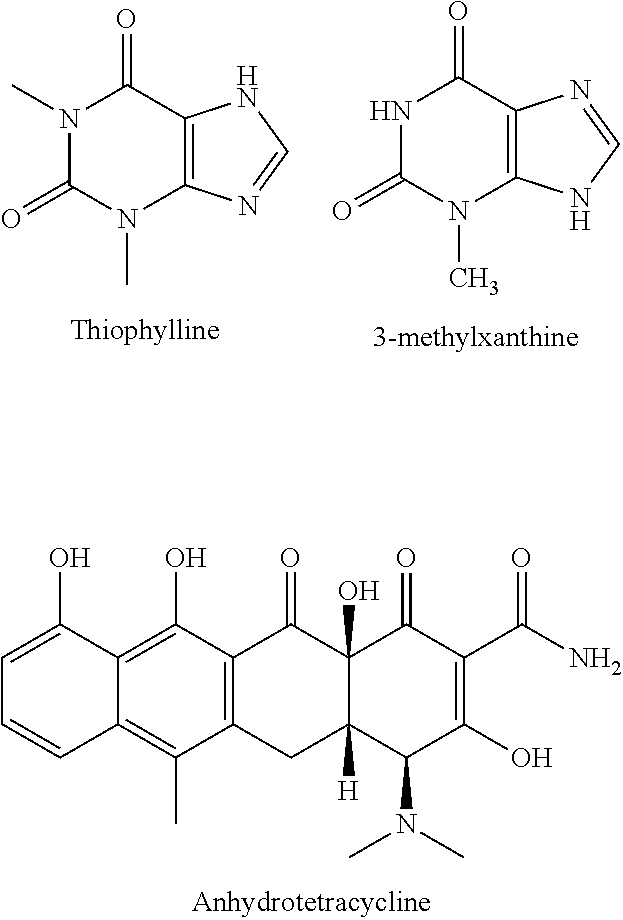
C12=C(C)C3=C(C(O)=C1C(O)=CC=C2)C(=O)C1(O)C([H])(C3)C(N(C)C)C(O)=C(C(=O)N)C1=O.N1C(=O)N(C)C2=C(C1=O)N=CN2.N1(C)C(=O)N(C)C2=C(C1=O)NC=N2
